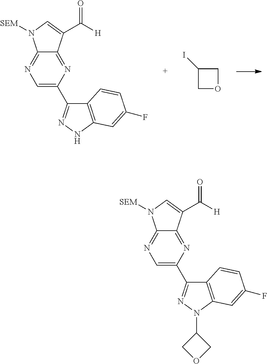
C1=C(C2=NNC3=C2C=CC(F)=C3)N=C2C(=N1)N([SEM])C=C2C([H])=O.C1OCC1I.C1=C(C2=NN(C3COC3)C3=C2C=CC(F)=C3)N=C2C(=N1)N([SEM])C=C2C([H])=O
